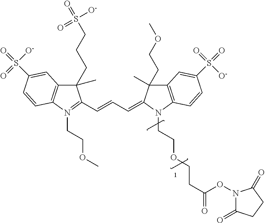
C1(C)(CCCS(=O)([O-])=O)C2=C(N(CCOC)=C1C=CC=C1C(C)(CCOC)C3=C(N1CCOCCC(=O)ON1C(=O)CCC1=O)C=CC(S(=O)(=O)[O-])=C3)C=CC(S(=O)([O-])=O)=C2
